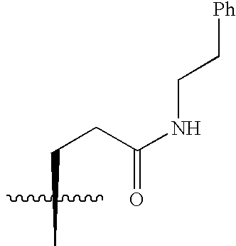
CCCC(NCC[Ph])=O
